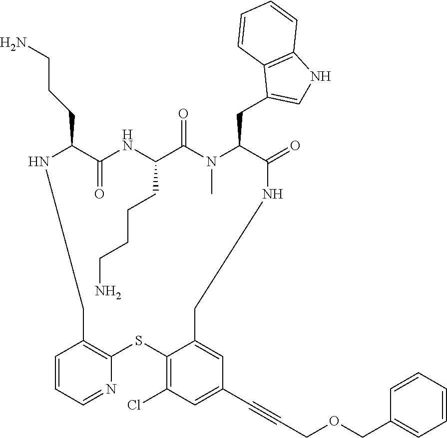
N1C(CCCN)C(=O)NC(CCCCN)C(=O)N(C)C(CC2=CNC3=C2C=CC=C3)C(=O)NCC2=CC(C#CCOCC3=CC=CC=C3)=CC(Cl)=C2SC2=C(C1)C=CC=N2
